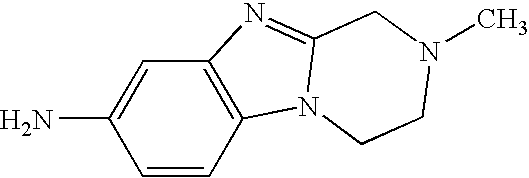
C1(N)=CC2=C(C=C1)N1C(=N2)CN(C)CC1
